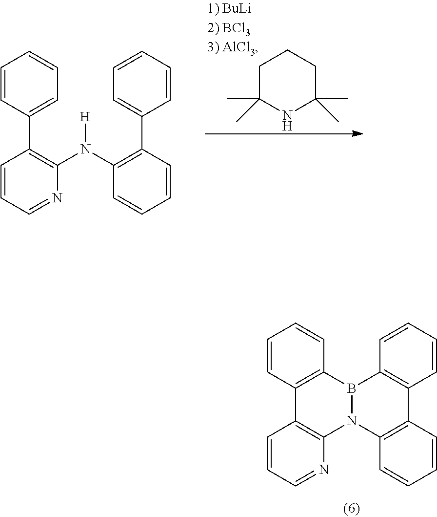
C1C(C)(C)NC(C)(C)CC1.C1(C2=C(N(C3=C(C4=CC=CC=C4)C=CC=C3)[H])N=CC=C2)=CC=CC=C1.C12=C(B3N(C4=C1C=CC=N4)C1=C(C=CC=C1)C1=C3C=CC=C1)C=CC=C2
